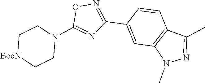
N1(C2=NC(C3=CC4=C(C=C3)C(C)=NN4C)=NO2)CC[BocN]CC1
